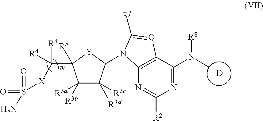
[D].C1([R3b])([R3a])C([R3d])([R3c])C(N2C3=C(C(N(C)[R8])=NC([R2])=N3)[Q]=C2[Rj])[Y]C1(C([R4])([R4])[X]S(=O)(=O)N)[R5]
